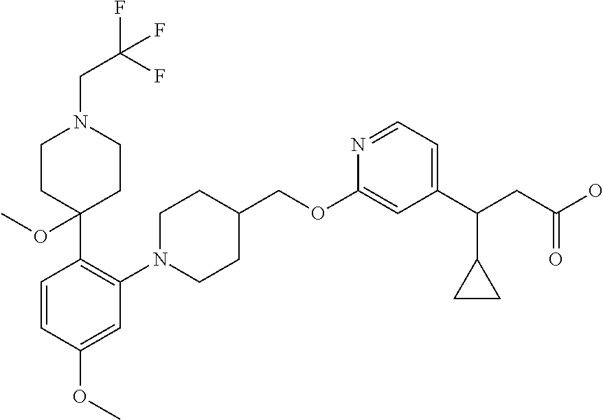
C1(OCC2CCN(C3=C(C4(OC)CCN(CC(F)(F)F)CC4)C=CC(OC)=C3)CC2)=CC(C(CC(O)=O)C2CC2)=CC=N1
